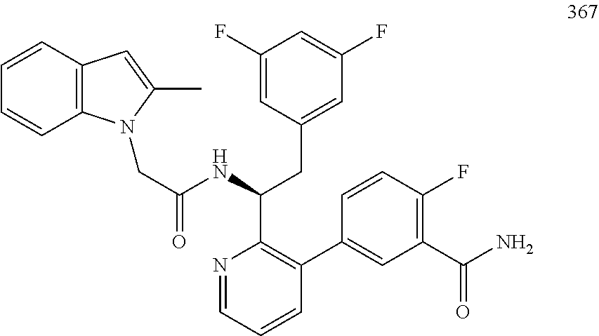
C12=C(C=C(C)N1CC(NC(C1=C(C3=CC(C(N)=O)=C(F)C=C3)C=CC=N1)CC1=CC(F)=CC(F)=C1)=O)C=CC=C2
